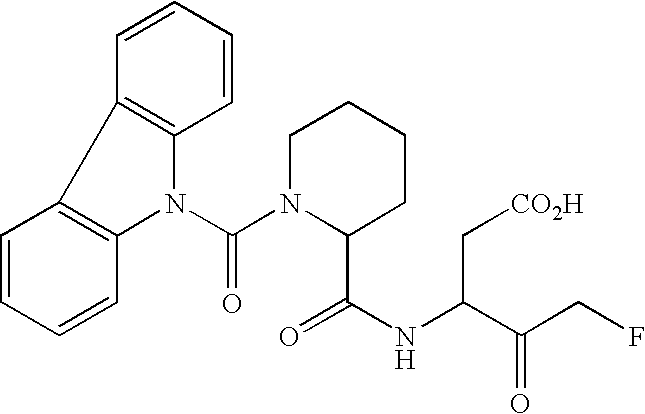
C1=CC=CC2=C1C1=C(N2C(N2C(C(NC(C(CF)=O)C[CO2H])=O)CCCC2)=O)C=CC=C1
